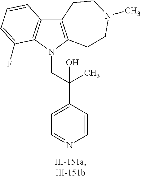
C12=C(N(CC(C3=CC=NC=C3)(O)C)C3=C1C=CC=C3F)CCN(C)CC2
